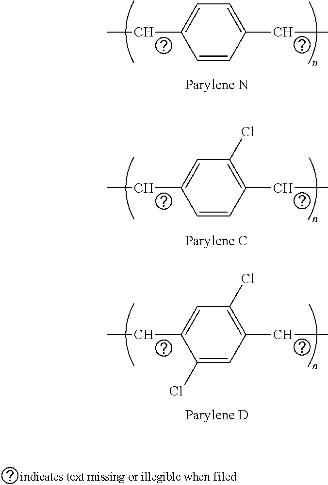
C1=C(CC)C=CC(CC)=C1.C1(Cl)=C(CC)C=CC(CC)=C1.C1(Cl)=C(CC)C=C(Cl)C(CC)=C1
